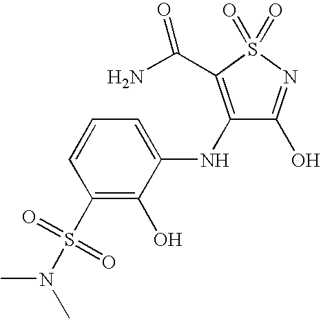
C1(S(=O)(N(C)C)=O)=C(O)C(NC2=C(C(N)=O)S(=O)(=O)N=C2O)=CC=C1
